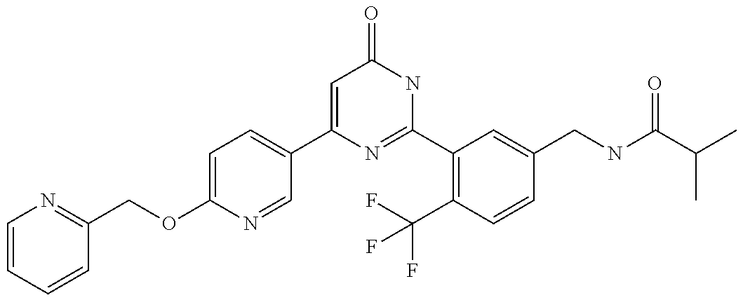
C1(C2=CC=C(OCC3=NC=CC=C3)N=C2)=CC(=O)NC(C2=C(C(F)(F)F)C=CC(CNC(C(C)C)=O)=C2)=N1
